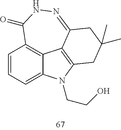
C1=CC=C2C3=C1C(=O)NN=C1C3=C(N2CCO)CC(C)(C)C1
